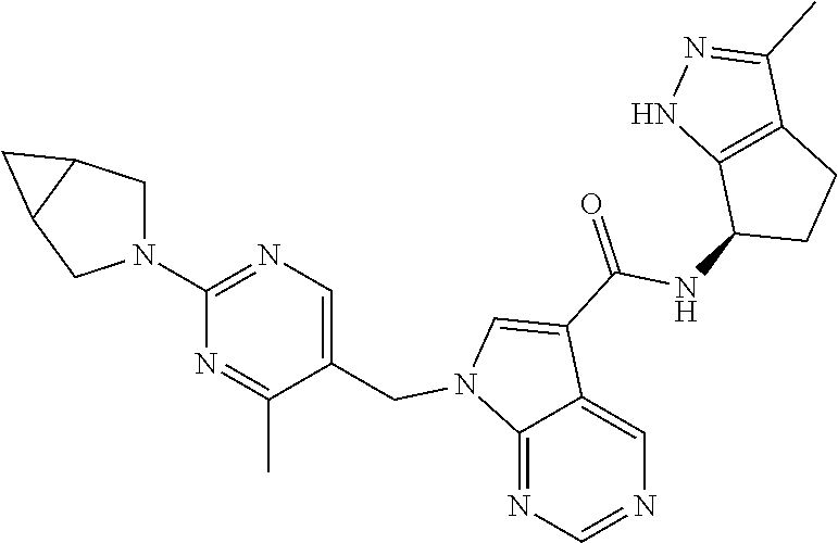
C12=NC=NC=C1C(C(=O)NC1CCC3=C1NN=C3C)=CN2CC1=CN=C(N2CC3C(C2)C3)N=C1C
